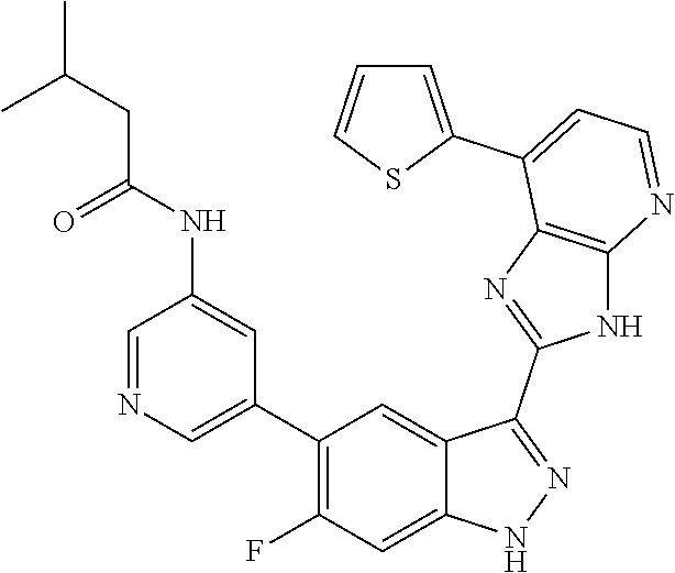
C1=NC=C(C2=C(F)C=C3C(=C2)C(C2=NC4=C(N2)N=CC=C4C2=CC=CS2)=NN3)C=C1NC(=O)CC(C)C
